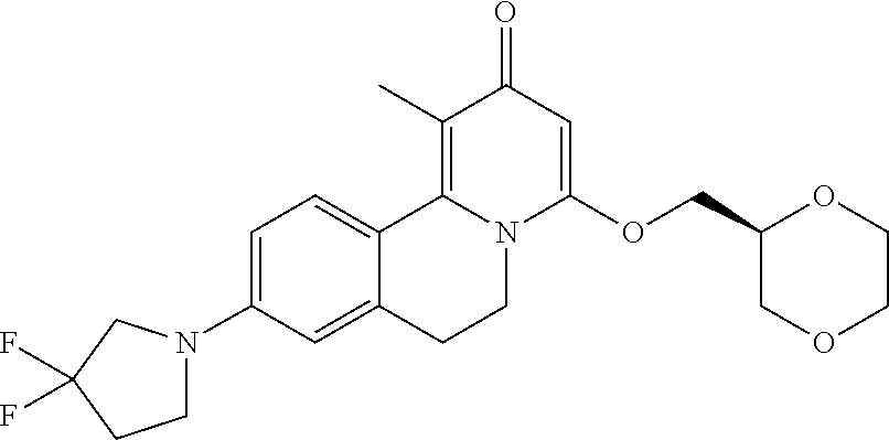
C1=C(N2CCC(F)(F)C2)C=C2C(=C1)C1=C(C)C(=O)C=C(OCC3COCCO3)N1CC2
